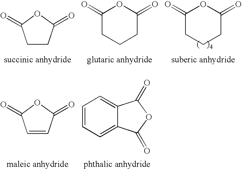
C1(=O)CCCC(=O)O1.C1CC(=O)OC1=O.C1(=O)CCCC(=O)O1.C1=CC(=O)OC1=O.C12=CC=CC=C1C(=O)OC2=O
